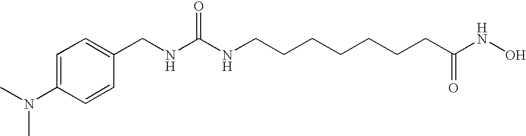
C1(CNC(NCCCCCCCC(NO)=O)=O)=CC=C(N(C)C)C=C1
